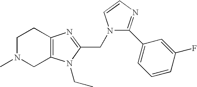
N1(C)CC2=C(CC1)N=C(CN1C=CN=C1C1=CC=CC(F)=C1)N2CC
